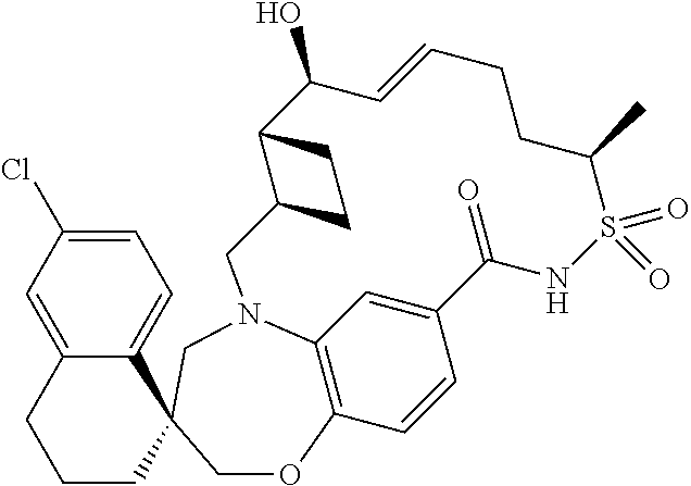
C12=CC3=C(C=C1)OCC1(CN3CC3C(C(O)C=CCCC(C)S(=O)(=O)NC2=O)CC3)C2=CC=C(Cl)C=C2CCC1
